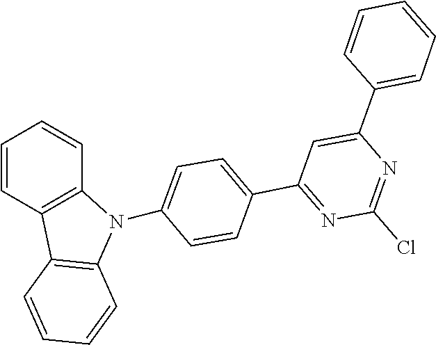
C1=CC=C(C2=CC(C3=CC=C(N4C5=C(C=CC=C5)C5=C4C=CC=C5)C=C3)=NC(Cl)=N2)C=C1
